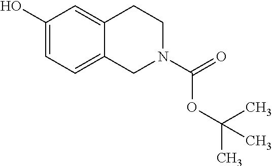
C1(O)=CC=C2C(=C1)CCN(C(=O)OC(C)(C)C)C2
